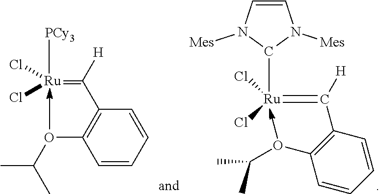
C(=[Ru](C1N([Mes])C=CN1[Mes])(Cl)Cl)([H])C1=C(OC(C)C)C=CC=C1.C1(C([H])=[Ru]([PCy3])(Cl)Cl)=C(OC(C)C)C=CC=C1
